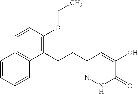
C1=CC(OCC)=C(CCC2=NNC(=O)C(O)=C2)C2=C1C=CC=C2
